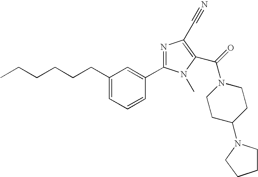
CCCCCCC1=CC=CC(C2=NC(C#N)=C(C(=O)N3CCC(N4CCCC4)CC3)N2C)=C1
